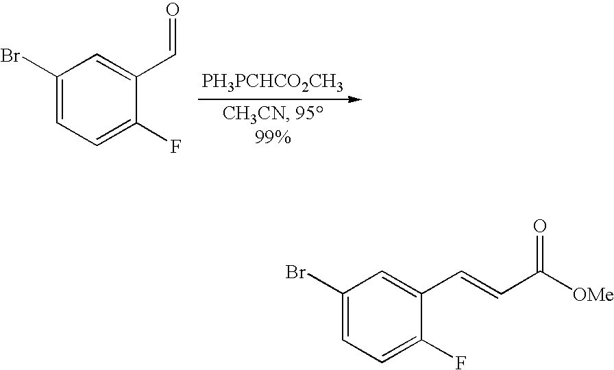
C1(Br)=CC=C(F)C(C=O)=C1.[PH3PCHCO2CH3].C1(Br)=CC=C(F)C(C=CC([OMe])=O)=C1
